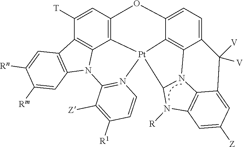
C1([T])=CC2=C3C4=C1C1=C(N4C4=N(C=CC([R1])=C4[Z])[Pt]34C3=C5C(=CC=C3O2)C([V])([V])C2=CC([Z])=CC3=C2N5C4N3[R])C=C([Rm])C([Rn])=C1
